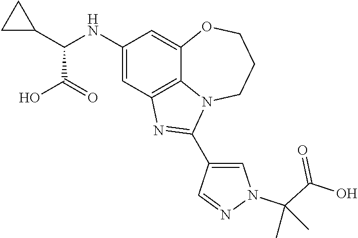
C1(NC(C2CC2)C(=O)O)=CC2=C3C(=C1)OCCCN3C(C1=CN(C(C(O)=O)(C)C)N=C1)=N2
